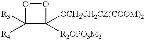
O1C([R3])([R4])C([OCH2CH2CZ(COOM)2])([R2OPO3M2])O1
